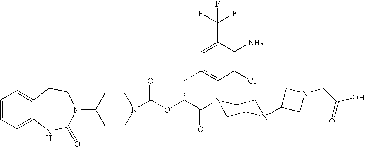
C1(N2C(=O)NC3=CC=CC=C3CC2)CCN(C(OC(C(N2CCN(C3CN(CC(O)=O)C3)CC2)=O)CC2=CC(Cl)=C(N)C(C(F)(F)F)=C2)=O)CC1
